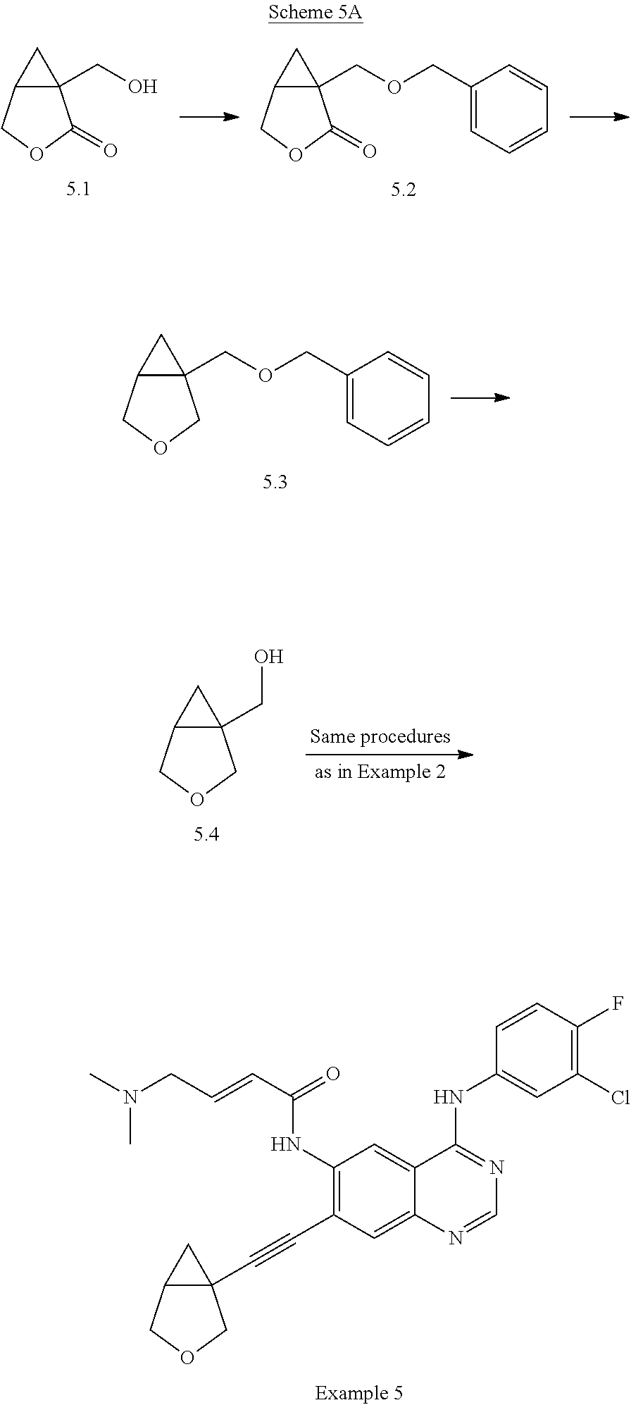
C12(C#CC3=C(NC(C=CCN(C)C)=O)C=C4C(=C3)N=CN=C4NC3=CC(Cl)=C(F)C=C3)C(COC1)C2.C12(COCC3=CC=CC=C3)C(COC1)C2.C12(CO)C(COC1)C2.C12(CO)C(COC1=O)C2.C12(COCC3=CC=CC=C3)C(COC1=O)C2
